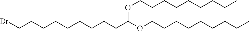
C(CCCC)CCCCOC(OCCCCCCCCC)CCCCCCCCCBr
